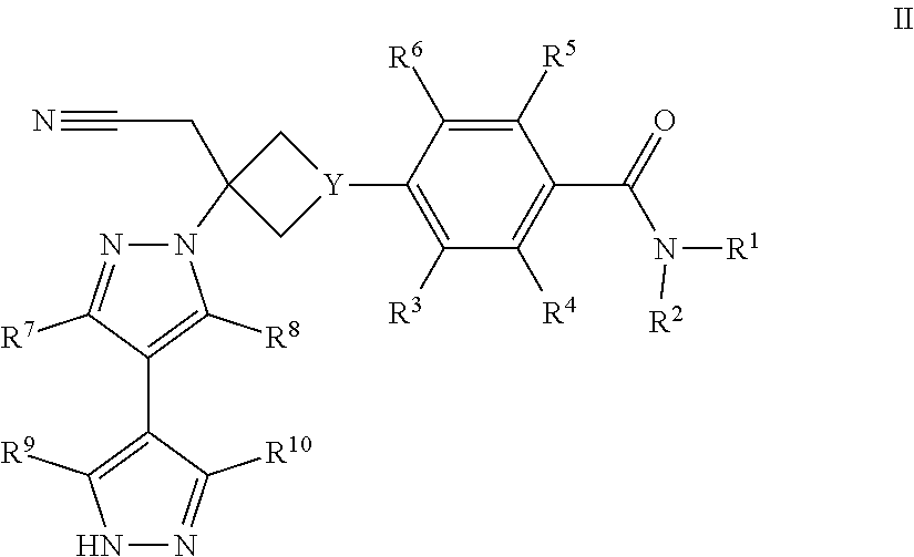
N1(C2(CC#N)C[Y](C3=C([R3])C([R4])=C(C(=O)N([R2])[R1])C([R5])=C3[R6])C2)N=C([R7])C(C2=C([R9])NN=C2[R10])=C1[R8]
